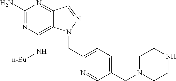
C1(N)=NC(N[n-Bu])=C2C(=N1)C=NN2CC1=CC=C(CN2CCNCC2)C=N1
